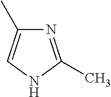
N1=C(C)NC=C1C
